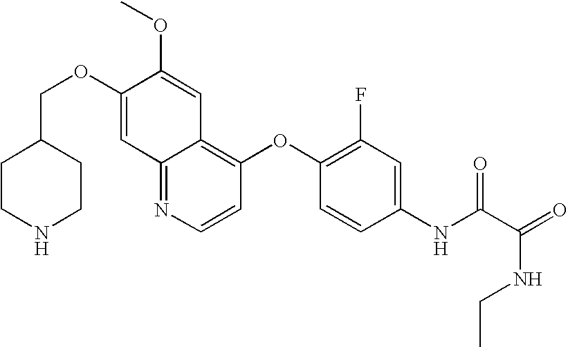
C12=NC=CC(OC3=C(F)C=C(NC(C(NCC)=O)=O)C=C3)=C1C=C(OC)C(OCC1CCNCC1)=C2
